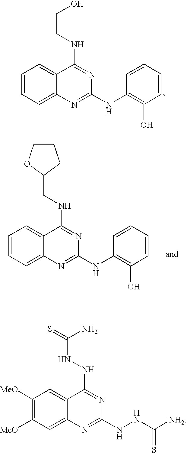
N1=C(NCCO)C2=CC=CC=C2N=C1NC1=C(O)C=CC=C1.N1=C(NCC2CCCO2)C2=CC=CC=C2N=C1NC1=C(O)C=CC=C1.N1=C(NNC(=S)N)C2=CC([MeO])=C([MeO])C=C2N=C1NNC([NH2])=S
